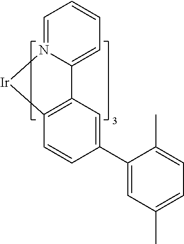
C1=C2N(=CC=C1)[Ir]C1=C2C=C(C2=CC(C)=CC=C2C)C=C1
